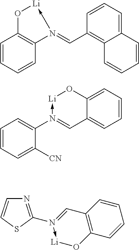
C1=CC=CC2=C1O[Li]-N2=CC1=C2C(=CC=C1)C=CC=C2.C1=CC=C([CN])C(N2->[Li]OC3=CC=CC=C3C=2)=C1.N1=C(N2->[Li]OC3=C(C=2)C=CC=C3)SC=C1
